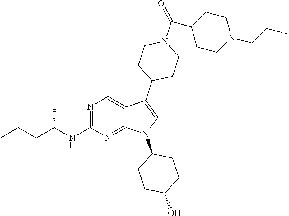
N1=C(NC(CCC)C)N=C2C(=C1)C(C1CCN(C(C3CCN(CCF)CC3)=O)CC1)=CN2C1CCC(O)CC1
